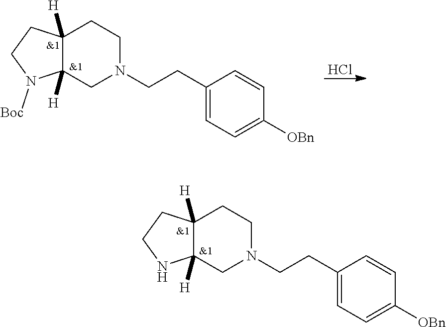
C1(CCN2CC3([H])C([H])(CC2)CCN3)=CC=C([OBn])C=C1.C1(CCN2CC3([H])C([H])(CC2)CCN3[Boc])=CC=C([OBn])C=C1.Cl
